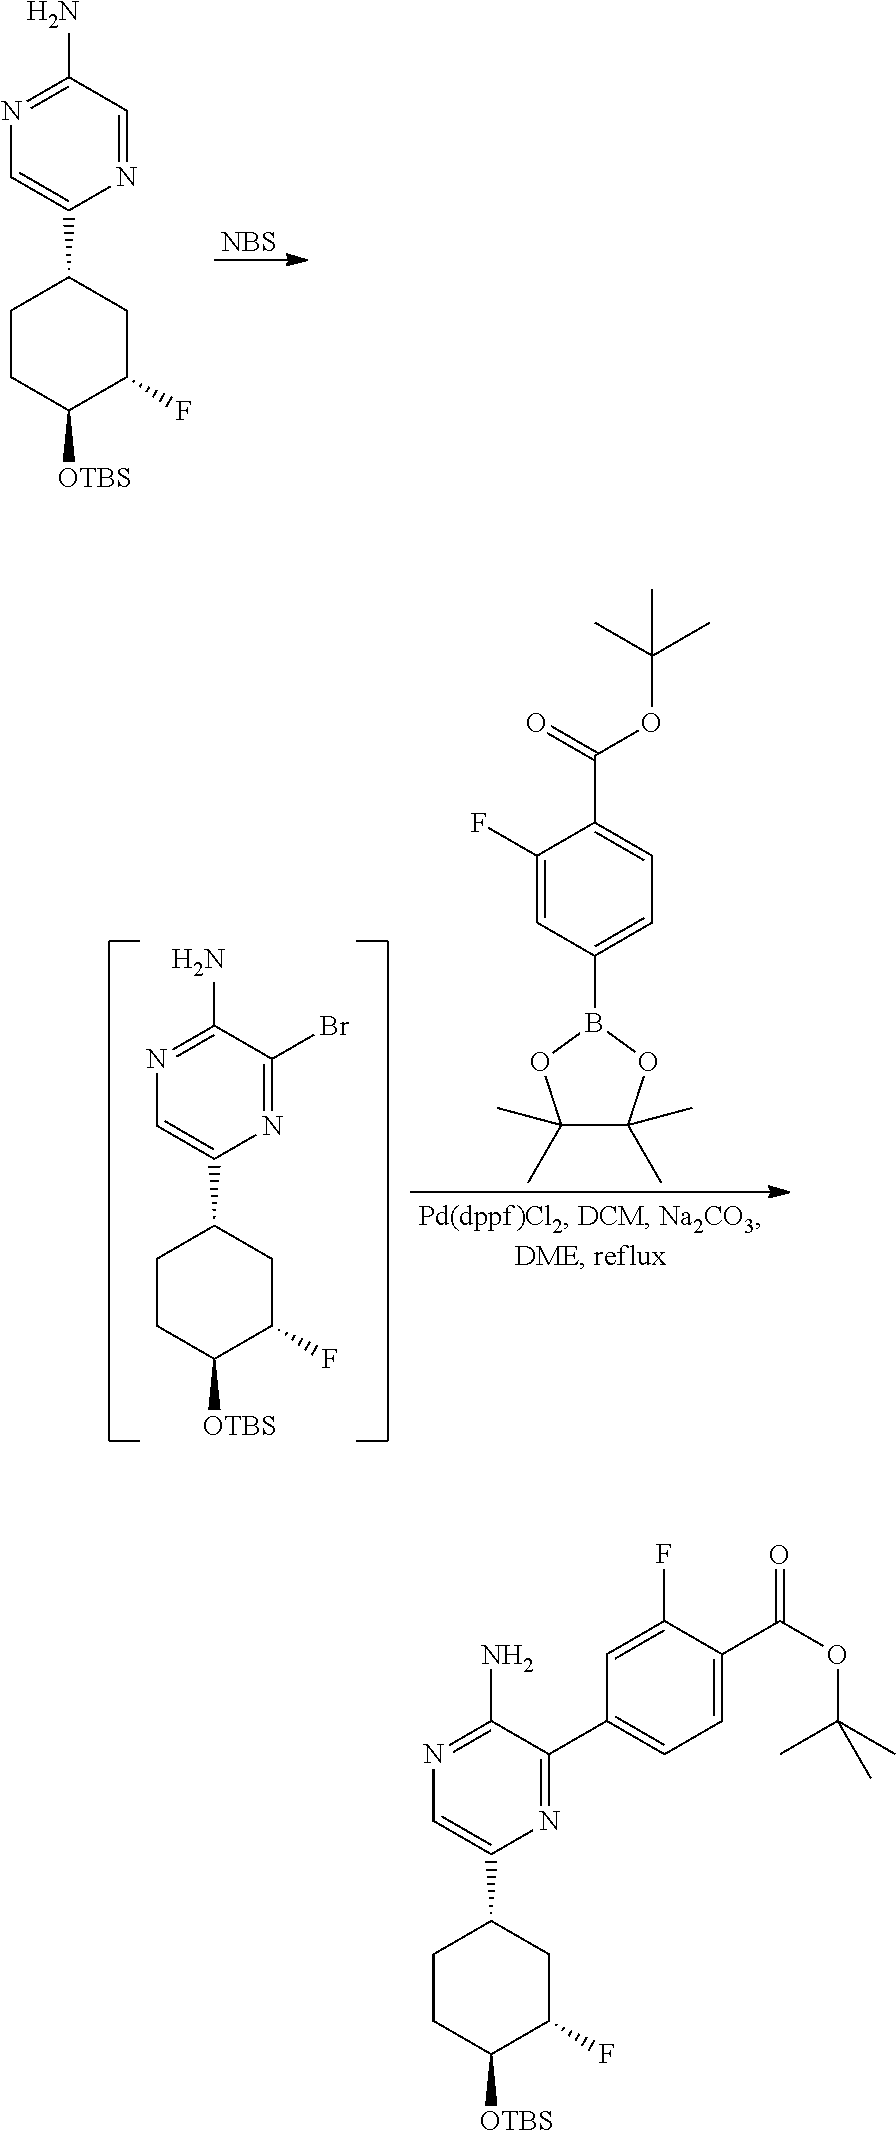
[NBS].N1=C(N)C=NC(C2CCC([OTBS])C(F)C2)=C1.N1=C(N)C(Br)=NC(C2CCC([OTBS])C(F)C2)=C1.CC(C)(C)OC(C1=CC=C(B2OC(C)(C)C(C)(C)O2)C=C1F)=O.N1=C(N)C(C2=CC=C(C(OC(C)(C)C)=O)C(F)=C2)=NC(C2CCC([OTBS])C(F)C2)=C1
